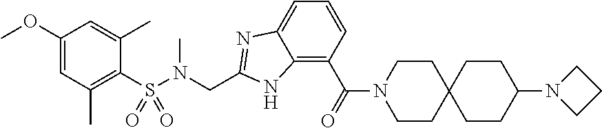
C1(OC)=CC(C)=C(S(N(CC2=NC3=CC=CC(C(=O)N4CCC5(CC4)CCC(N4CCC4)CC5)=C3N2)C)(=O)=O)C(C)=C1
